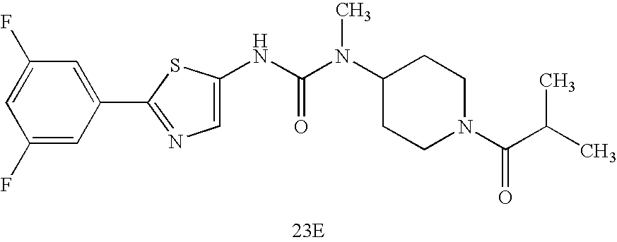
C1(F)=CC(C2=NC=C(NC(N(C3CCN(C(C(C)C)=O)CC3)C)=O)S2)=CC(F)=C1.[23E]
